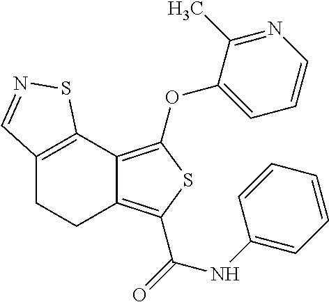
C12=C(OC3=CC=CN=C3C)SC(C(=O)NC3=CC=CC=C3)=C1CCC1=C2SN=C1
